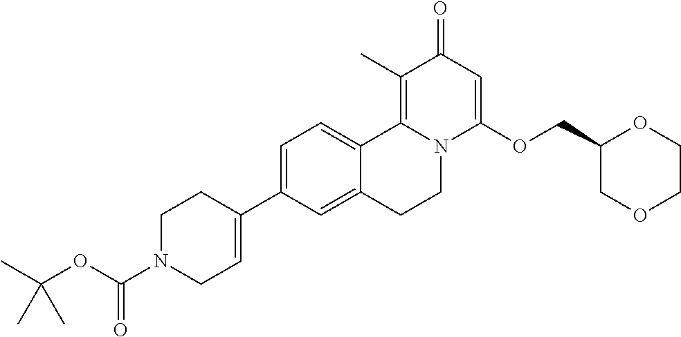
C1=C(C2=CCN(C(=O)OC(C)(C)C)CC2)C=C2C(=C1)C1=C(C)C(=O)C=C(OCC3COCCO3)N1CC2
